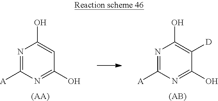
N1=C([A])N=C(O)C=C1O.[(AA)].N1=C([A])N=C(O)C([D])=C1O.[(AB)]
